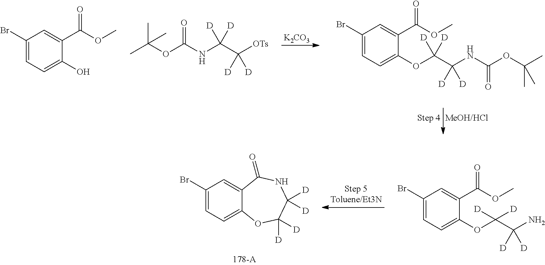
C1(Br)=CC=C(O)C(C(OC)=O)=C1.N(C(C([OTs])([D])[D])([D])[D])C(OC(C)(C)C)=O.[K2CO3].O(C(C(NC(OC(C)(C)C)=O)([D])[D])([D])[D])C1=CC=C(Br)C=C1C(OC)=O.C1(Br)=CC=C2C(=C1)C(=O)NC([D])([D])C([D])([D])O2.C1(Br)=CC=C(OC(C(N)([D])[D])([D])[D])C(C(OC)=O)=C1
